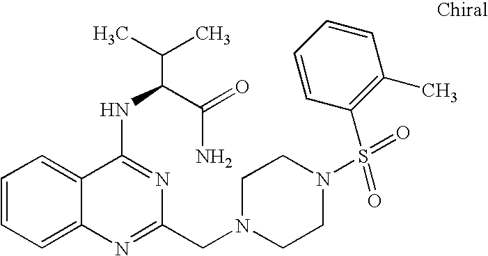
C1=CC=C2C(=C1)C(NC(C(N)=O)C(C)C)=NC(CN1CCN(S(=O)(=O)C3=C(C)C=CC=C3)CC1)=N2
